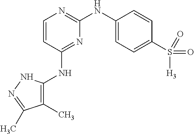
C1=CC(NC2=C(C)C(C)=NN2)=NC(NC2=CC=C(S([H3])(=O)=O)C=C2)=N1
